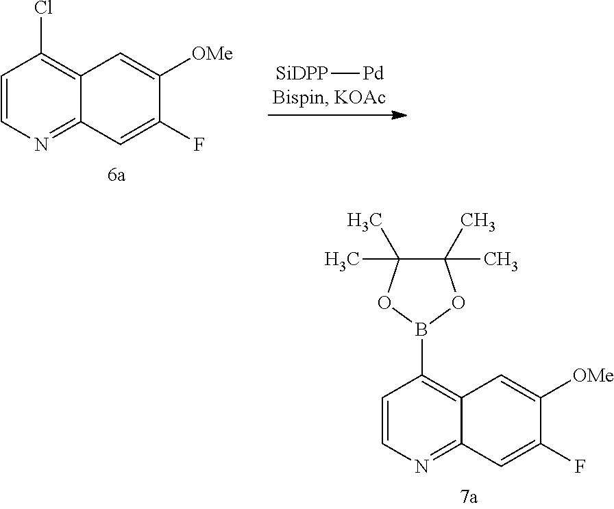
[SiDPP][Pd].C1=CN=C2C(=C1Cl)C=C([OMe])C(F)=C2.C1=CN=C2C(=C1B1OC(C)(C)C(C)(C)O1)C=C([OMe])C(F)=C2
